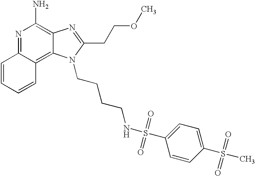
N1=C2C(=C3C(=C1N)N=C(CCOC)N3CCCCNS(=O)(=O)C1=CC=C(S(C)(=O)=O)C=C1)C=CC=C2
